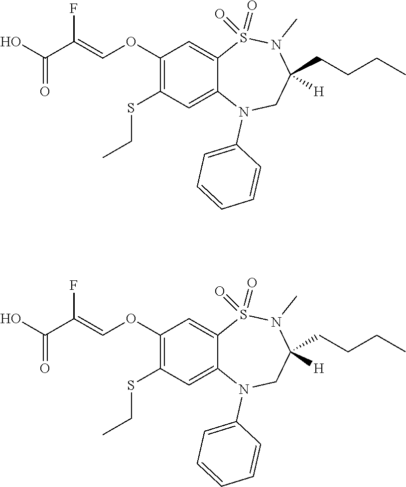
C1(OC=C(C(O)=O)F)=C(SCC)C=C2C(=C1)S(=O)(=O)N(C)C(CCCC)([H])CN2C1=CC=CC=C1.C1(OC=C(C(O)=O)F)=C(SCC)C=C2C(=C1)S(=O)(=O)N(C)C(CCCC)([H])CN2C1=CC=CC=C1
